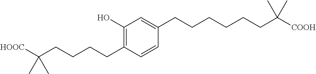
C1(O)=C(CCCCC([HOOC])(C)C)C=CC(CCCCCCC([COOH])(C)C)=C1
